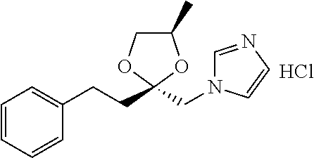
C1=CC=CC(CCC2(CN3C=NC=C3)OC(C)CO2)=C1.Cl
